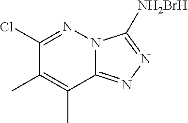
N12C(=NN=C1[NH2BrH])C(C)=C(C)C(Cl)=N2
